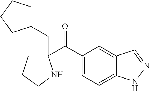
C1(C(C2=CC=C3C(=C2)C=NN3)=O)(CC2CCCC2)CCCN1
